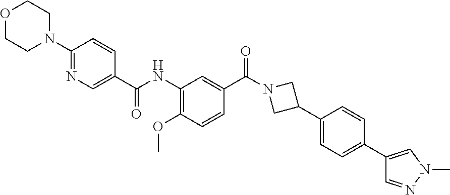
C(NC1=C(OC)C=CC(C(=O)N2CC(C3=CC=C(C4=CN(C)N=C4)C=C3)C2)=C1)(=O)C1=CN=C(N2CCOCC2)C=C1
